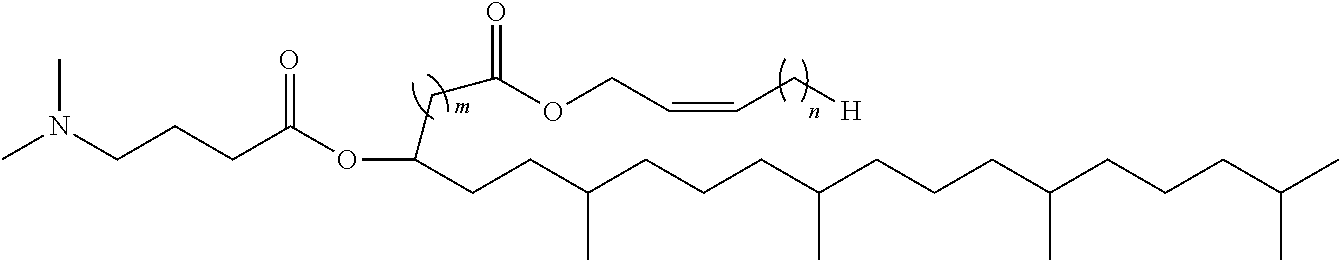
CN(CCCC(OC(CC(=O)OCC=CC[H])CCC(CCCC(CCCC(CCCC(C)C)C)C)C)=O)C
